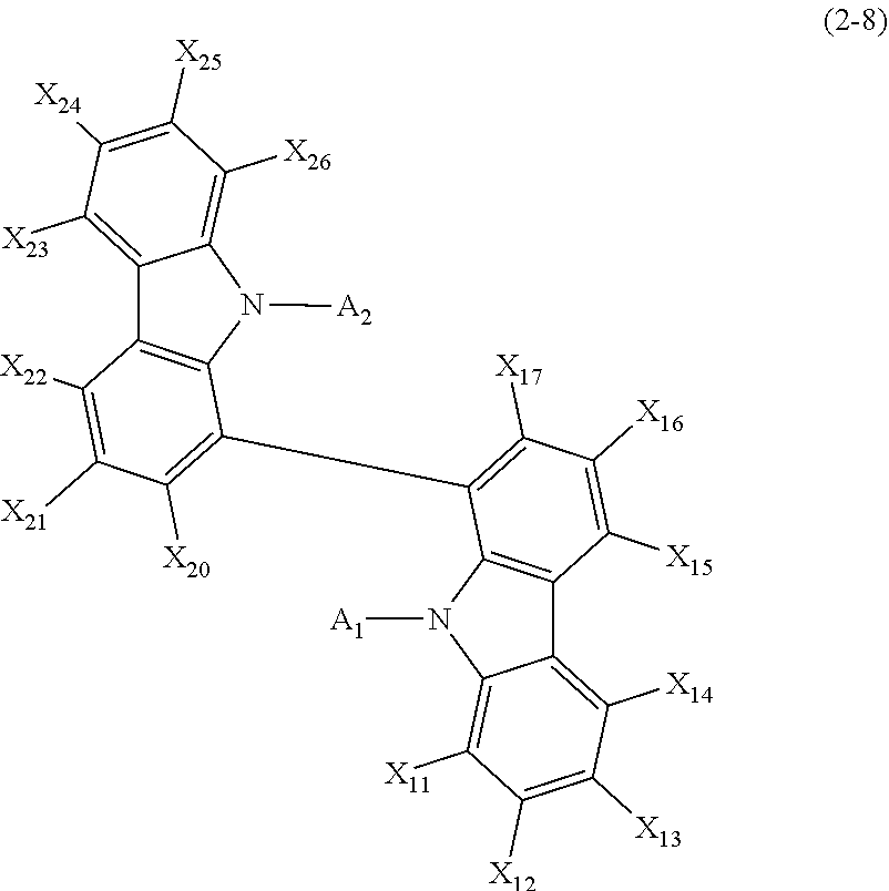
C1([X22])=C([X21])C([X20])=C(C2=C([X17])C([X16])=C([X15])C3=C2N([A1])C2=C([X11])C([X12])=C([X13])C([X14])=C32)C2=C1C1=C([X23])C([X24])=C([X25])C([X26])=C1N2[A2]
